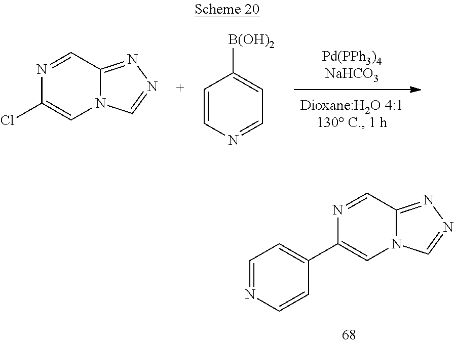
ClC1=CN2C(=NN=C2)C=N1.[B(OH)2]C1=CC=NC=C1.C1=NC=CC(C2=CN3C(=NN=C3)C=N2)=C1
